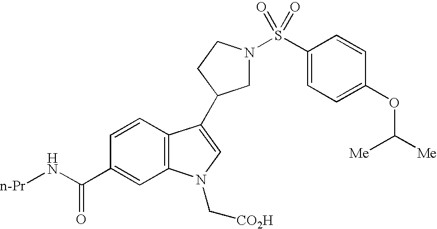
C1N(S(C2=CC=C(OC([Me])[Me])C=C2)(=O)=O)CCC1C1=CN(C[CO2H])C2=C1C=CC(C(N[n-Pr])=O)=C2
